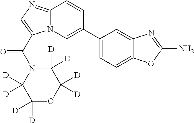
C12=NC=C(C(N3C([D])([D])C([D])([D])OC([D])([D])C3([D])[D])=O)N1C=C(C1=CC=C3C(=C1)N=C(N)O3)C=C2
